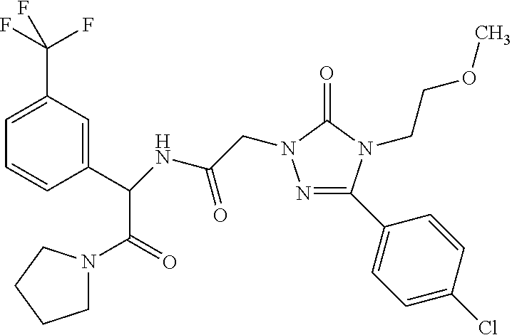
N1=C(C2=CC=C(Cl)C=C2)N(CCOC)C(=O)N1CC(=O)NC(C1=CC(C(F)(F)F)=CC=C1)C(=O)N1CCCC1
